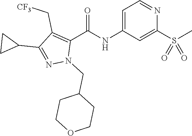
C1=C(NC(C2=C(C[CF3])C(C3CC3)=NN2CC2CCOCC2)=O)C=C(S(C)(=O)=O)N=C1
